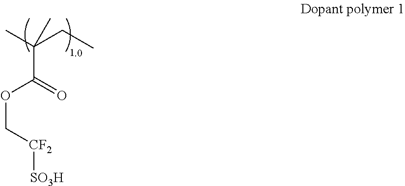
C(CC)(C)(C(=O)OC[CF2][SO3H])C
